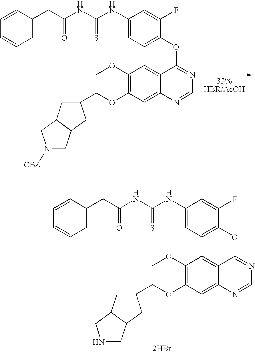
C(OC1=C(OC)C=C2C(=C1)N=CN=C2OC1=CC=C(NC(=S)NC(=O)CC2=CC=CC=C2)C=C1F)C1CC2C(C1)CN([CBZ])C2.C(OC1=C(OC)C=C2C(=C1)N=CN=C2OC1=CC=C(NC(=S)NC(=O)CC2=CC=CC=C2)C=C1F)C1CC2C(C1)CNC2.[2HBr]
